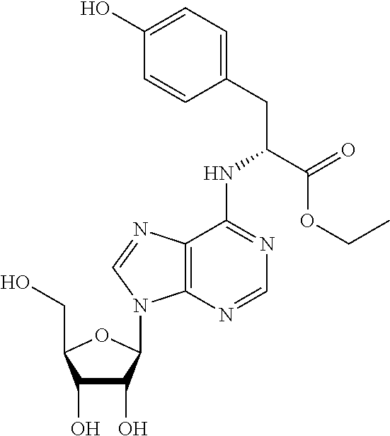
C1(O)C(O)C(N2C3=C(C(NC(C(=O)OCC)CC4=CC=C(O)C=C4)=NC=N3)N=C2)OC1CO
